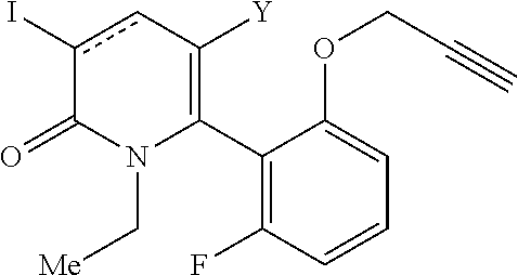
C1(C2=C([Y])cc(I)C(=O)N2C[Me])=C(F)C=CC=C1OCC#C
